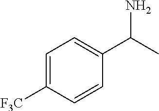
C1=CC(C(C)N)=CC=C1[F3C]
